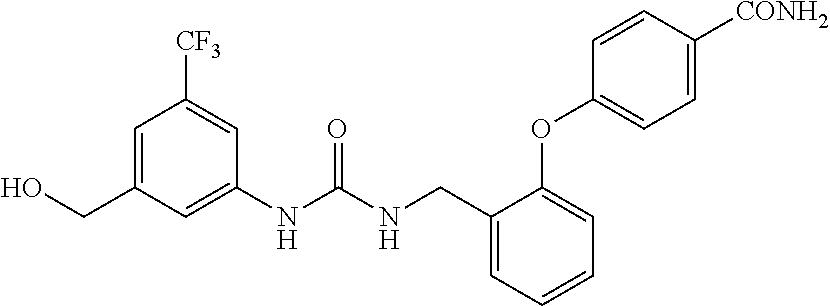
C1=C(CO)C=C(NC(NCC2=CC=CC=C2OC2=CC=C([CONH2])C=C2)=O)C=C1[CF3]
